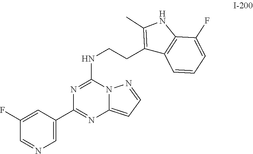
N1=C(NCCC2=C(C)NC3=C2C=CC=C3F)N2C(=CC=N2)N=C1C1=CN=CC(F)=C1
